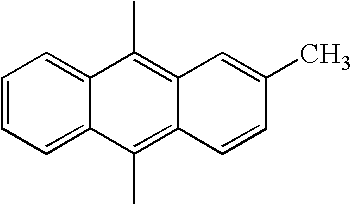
C12=CC=CC=C1C(C)=C1C(=C2C)C=CC(C)=C1
